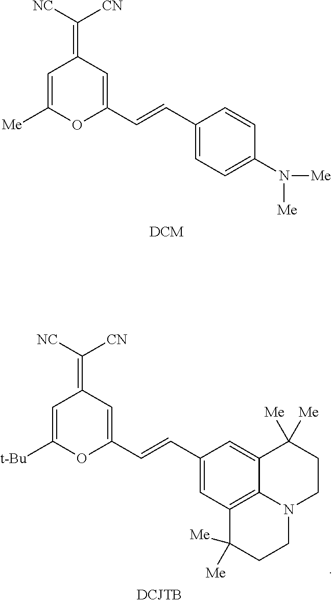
C1(C=CC2=CC(=C([NC])[CN])C=C([Me])O2)=CC=C(N([Me])[Me])C=C1.C1(C=CC2=CC(=C([NC])[CN])C=C([t-Bu])O2)=CC2=C3C(=C1)C([Me])([Me])CCN3CCC2([Me])[Me]
